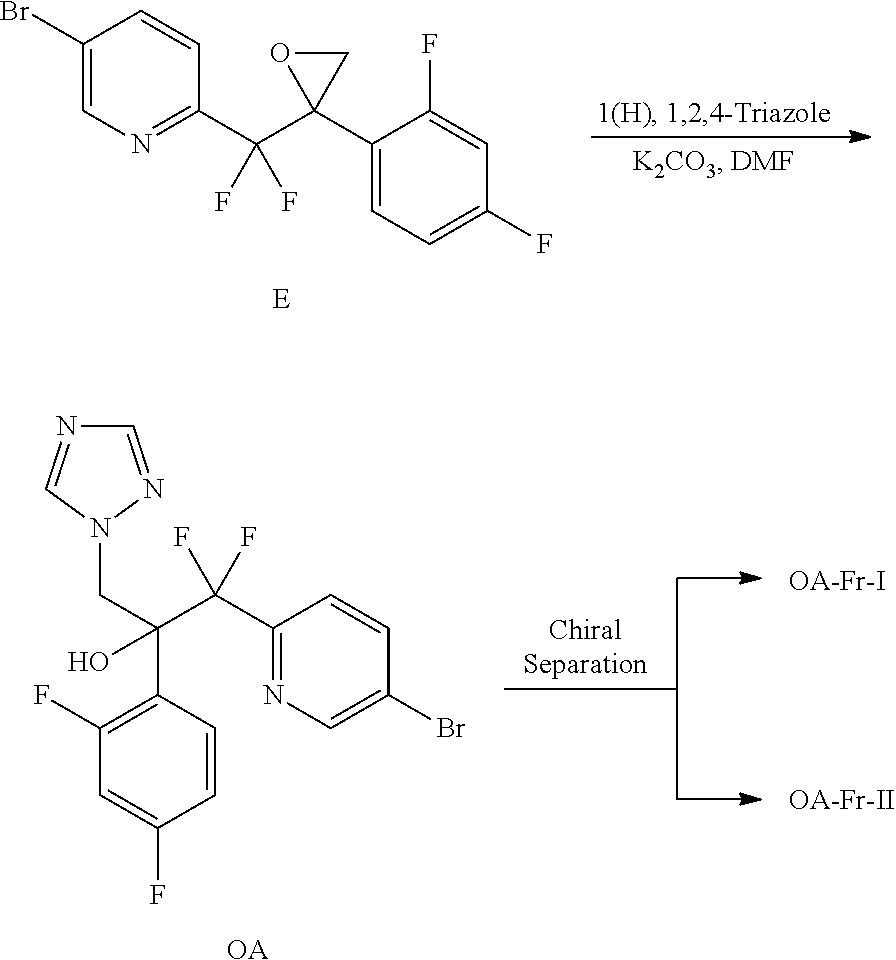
C1(Br)=CN=C(C(C2(C3=CC=C(F)C=C3F)CO2)(F)F)C=C1.C1(C(C(CN2N=CN=C2)(C2=C(F)C=C(F)C=C2)O)(F)F)=NC=C(Br)C=C1.[OA].[OA-Fr-II].[OA-Fr-I]
